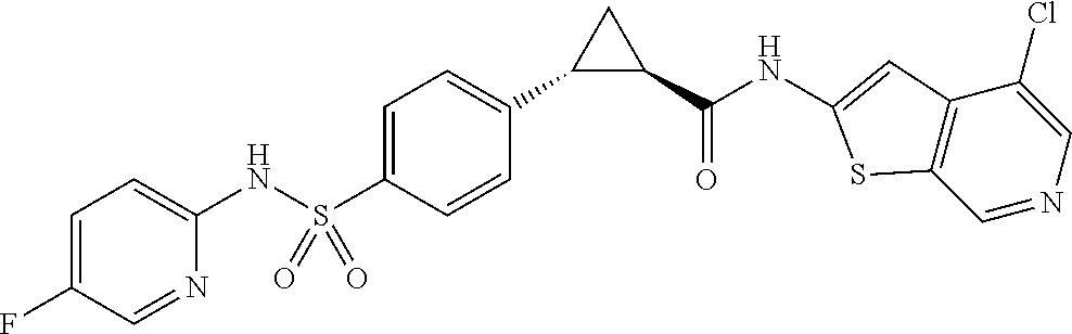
C1=C(S(=O)(NC2=CC=C(F)C=N2)=O)C=CC(C2C(C(NC3=CC4=C(C=NC=C4Cl)S3)=O)C2)=C1
